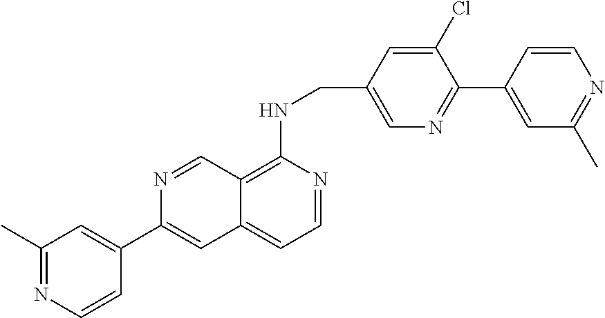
C1(C2=CC3=CC=NC(NCC4=CN=C(C5=CC(C)=NC=C5)C(Cl)=C4)=C3C=N2)=CC(C)=NC=C1
